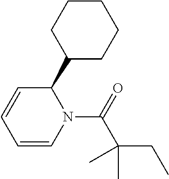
C1(C2C=CC=CN2C(C(CC)(C)C)=O)CCCCC1
